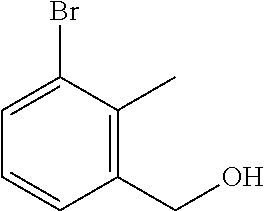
C1(CO)=C(C)C(Br)=CC=C1
